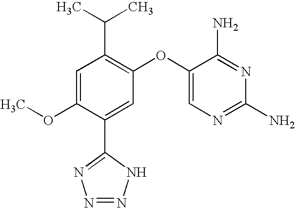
C1=C(OC)C(C2=NN=NN2)=CC(OC2=CN=C(N)N=C2N)=C1C(C)C
